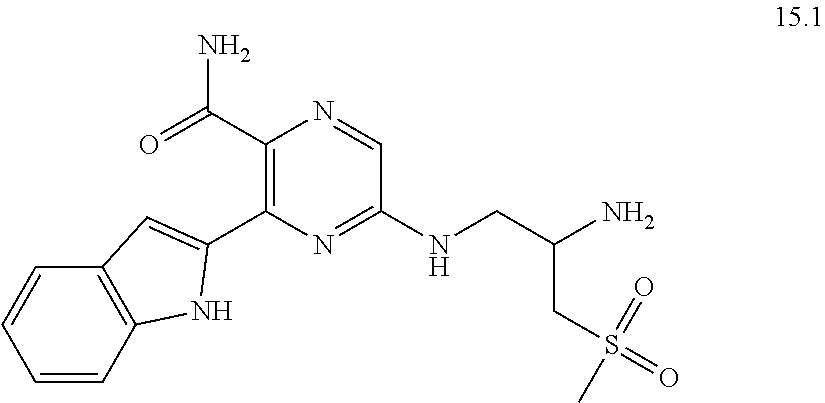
C1=CC2=C(C=C1)C=C(C1=C(C(=O)N)N=CC(NCC(N)CS(=O)(=O)C)=N1)N2
